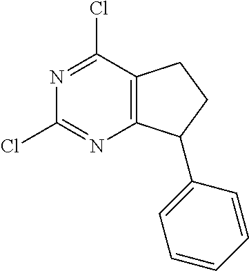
N1=C(Cl)C2=C(N=C1Cl)C(C1=CC=CC=C1)CC2
